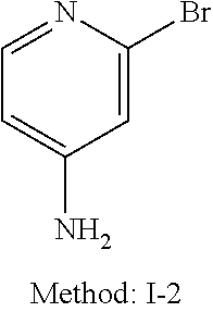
C1=C(Br)N=CC=C1N
